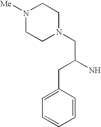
N1([Me])CCN(CC(N)CC2=CC=CC=C2)CC1
